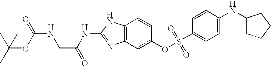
C12=C(C=C(OS(C3=CC=C(NC4CCCC4)C=C3)(=O)=O)C=C1)N=C(NC(=O)CNC(=O)OC(C)(C)C)N2
